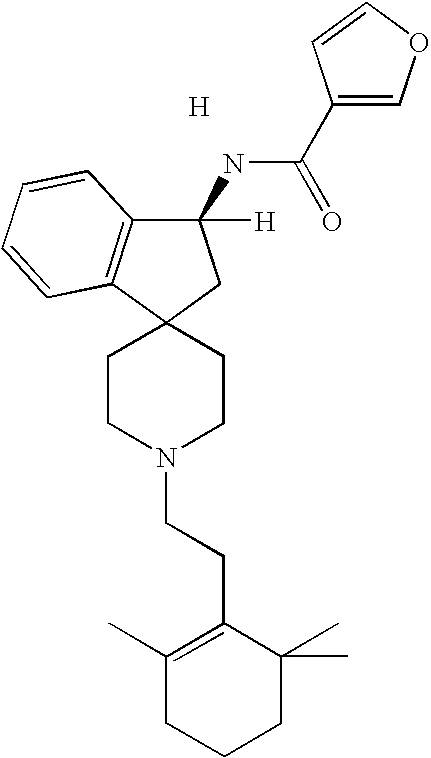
C1CN(CCC2=C(C)CCCC2(C)C)CCC12CC(NC(=O)C1=COC=C1)([H])C1=C2C=CC=C1.[H]
